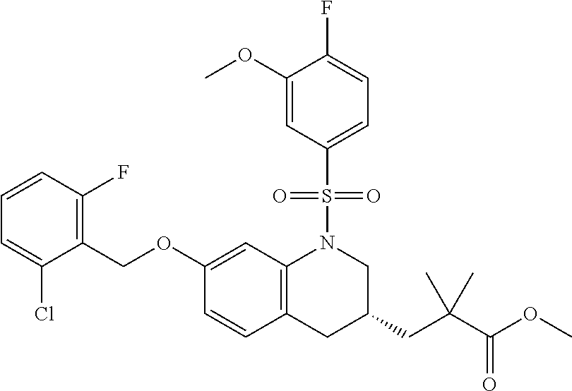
C1(OC)=CC(S(=O)(=O)N2C3=C(CC(CC(C(OC)=O)(C)C)C2)C=CC(OCC2=C(F)C=CC=C2Cl)=C3)=CC=C1F
